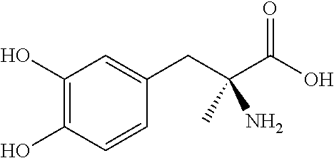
C1(O)=C(O)C=CC(CC(C(O)=O)(C)N)=C1
